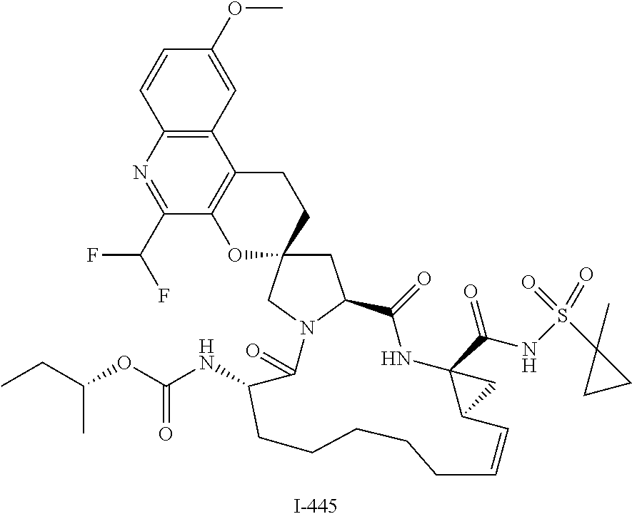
C1=CC2=C(C=C1OC)C1=C(C(C(F)F)=N2)OC2(CC1)CC1N(C2)C(=O)C(NC(OC(CC)C)=O)CCCCCC=CC2C(C(NS(C3(C)CC3)(=O)=O)=O)(NC1=O)C2
